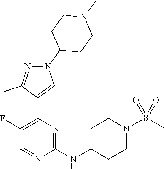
N1=CC(F)=C(C2=CN(C3CCN(C)CC3)N=C2C)N=C1NC1CCN(S(=O)(=O)C)CC1
